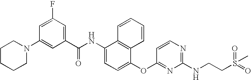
C1CCCN(C2=CC(C(NC3=CC=C(OC4=NC(NCCS(=O)(C)=O)=NC=C4)C4=C3C=CC=C4)=O)=CC(F)=C2)C1
